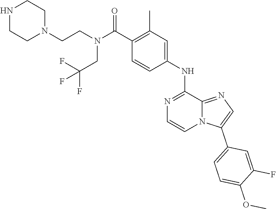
COC1=CC=C(C2=CN=C3N2C=CN=C3NC2=CC(C)=C(C(N(CCN3CCNCC3)CC(F)(F)F)=O)C=C2)C=C1F
